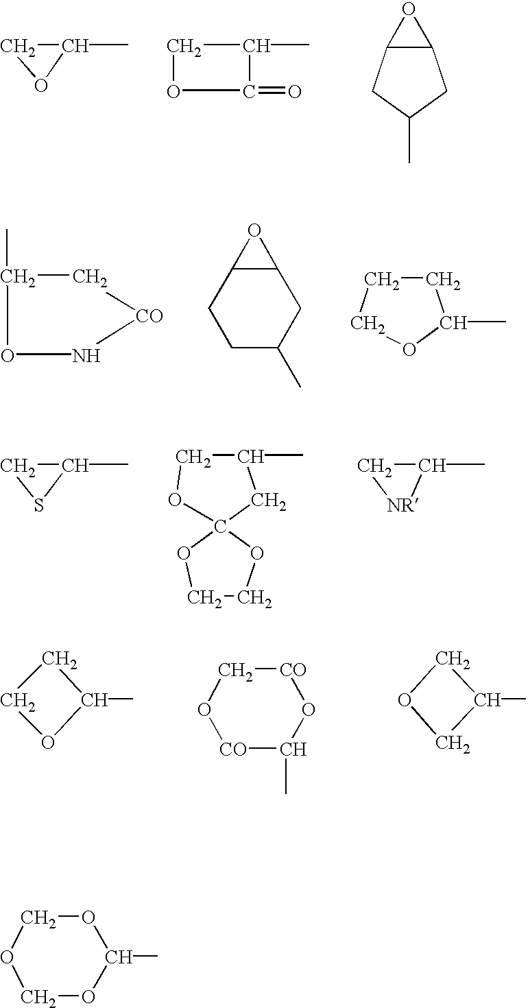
C1OC1C.C1OC(=O)C1C.C12C(CC(C)C1)O2.C1C(C)ON[CO]1.C12CCC(C)CC1O2.C1CCOC1C.C1SC1C.C1(C)COC2(C1)OCCO2.C1[NR]C1C.C1COC1C.C1O[CO]C(C)O[CO]1.C1OCC1C.C1OCOC(C)O1
